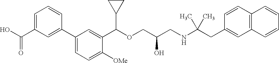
C12=C(C=CC(CC(NCC(COC(C3=CC(C4=CC(C(O)=O)=CC=C4)=CC=C3[OMe])C3CC3)O)(C)C)=C1)C=CC=C2
